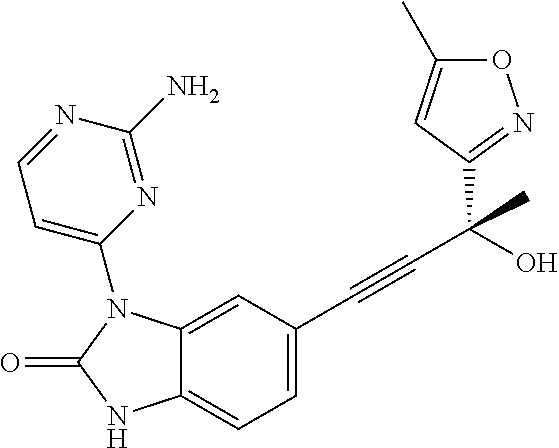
N1=C(C(C#CC2=CC=C3C(=C2)N(C2=CC=NC(N)=N2)C(=O)N3)(C)O)C=C(C)O1
